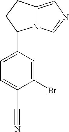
C1(Br)=CC(C2N3C(=CN=C3)CC2)=CC=C1C#N
